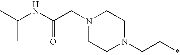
C(N1CCN(CC*)CC1)C(NC(C)C)=O
